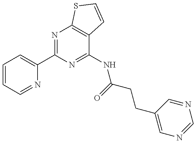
C1=CC=NC(C2=NC3=C(C(NC(=O)CCC4=CN=CN=C4)=N2)C=CS3)=C1
